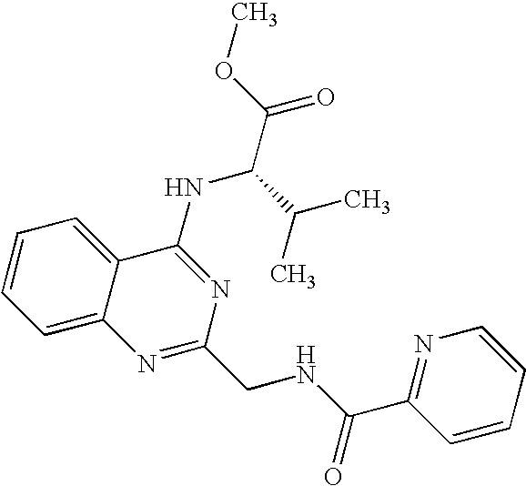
C1=CC=C2C(=C1)C(NC(C(C)C)C(=O)OC)=NC(CNC(=O)C1=NC=CC=C1)=N2
